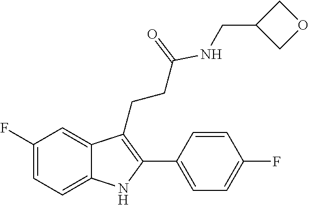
C1=C2C(CCC(=O)NCC3COC3)=C(C3=CC=C(F)C=C3)NC2=CC=C1F
